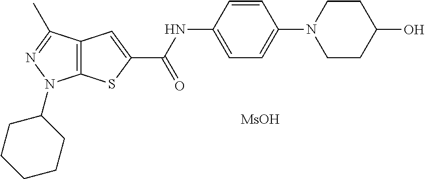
C12=C(C(C)=NN1C1CCCCC1)C=C(C(NC1=CC=C(N3CCC(O)CC3)C=C1)=O)S2.[MsOH]
